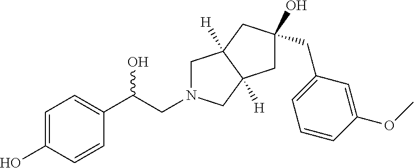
C1=C(O)C=CC(C(CN2CC3([H])C([H])(C2)CC(O)(CC2=CC=CC(OC)=C2)C3)O)=C1
